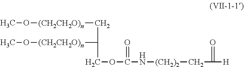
CO[(CH2CH2O)n]CC([(CH2CH2O)n]OC)COC(N[(CH2)2]CC(=O)[H])=O
